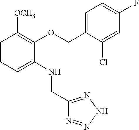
C1=CC=C(NCC2=NNN=N2)C(OCC2=CC=C(F)C=C2Cl)=C1[OCH3]
